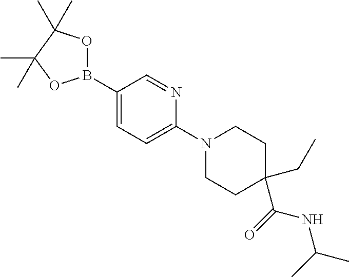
C1(B2OC(C)(C)C(C)(C)O2)=CC=C(N2CCC(C(=O)NC(C)C)(CC)CC2)N=C1
